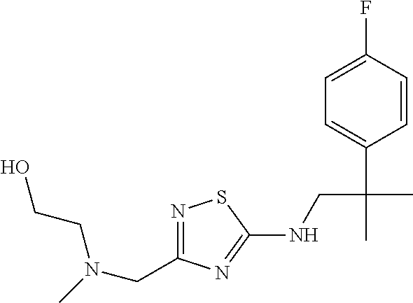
N1=C(CN(CCO)C)N=C(NCC(C)(C2=CC=C(F)C=C2)C)S1
